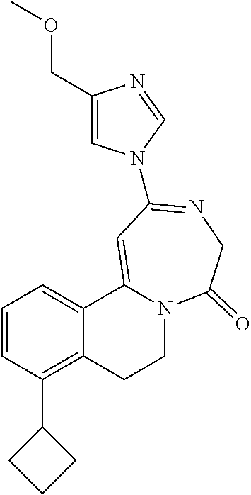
C1=CC(C2CCC2)=C2C(=C1)C1=CC(N3C=C(COC)N=C3)=NCC(=O)N1CC2
